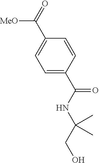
C1=CC(C([MeO])=O)=CC=C1C(NC(CO)(C)C)=O
